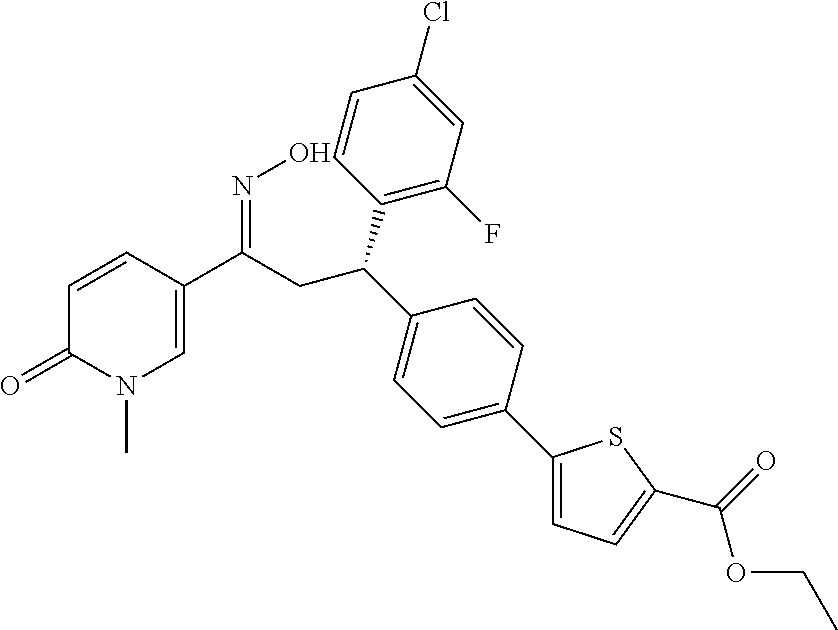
C1=CC(C(CC(C2=CC=C(C3=CC=C(C(=O)OCC)S3)C=C2)C2=C(F)C=C(Cl)C=C2)=NO)=CN(C)C1=O
